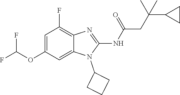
C1=C(OC(F)F)C=C2C(=C1F)N=C(NC(=O)CC(C1CC1)(C)C)N2C1CCC1
